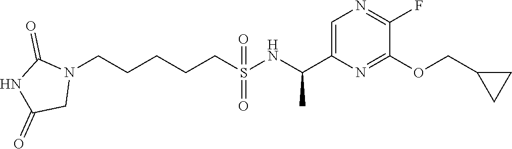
N1(CCCCCS(=O)(=O)NC(C2=CN=C(F)C(OCC3CC3)=N2)C)C(=O)NC(=O)C1
